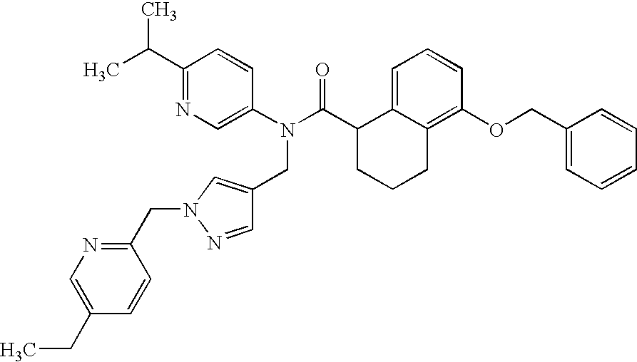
C1(C(C)C)=NC=C(N(C(C2CCCC3=C(OCC4=CC=CC=C4)C=CC=C23)=O)CC2=CN(CC3=NC=C(CC)C=C3)N=C2)C=C1
